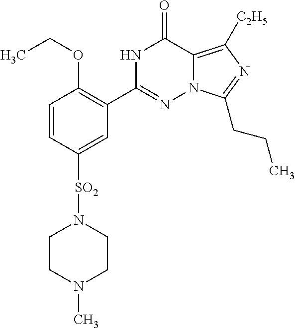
CCOC1=C(C2=NN3C(=C([C2H5])N=C3CCC)C(=O)N2)C=C([SO2]N2CCN(C)CC2)C=C1
